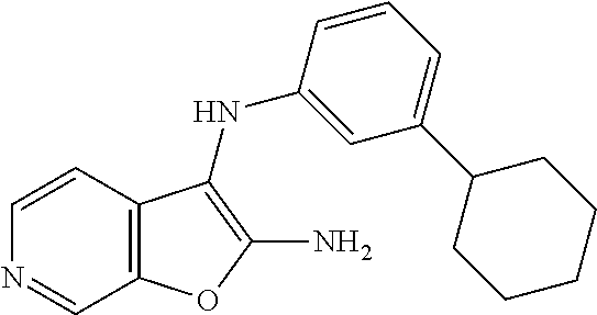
C12=C(C=CN=C1)C(NC1=CC(C3CCCCC3)=CC=C1)=C(N)O2
